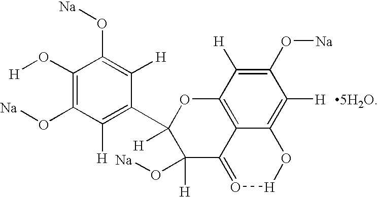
C1(O[H])=C(O[Na])C([H])=C(C2([H])C(O[Na])([H])C3=O[H]OC4=C([H])C(O[Na])=C([H])C(=C34)O2)C([H])=C1O[Na].[5H2O]
